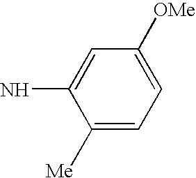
NC1=CC([OMe])=CC=C1[Me]
